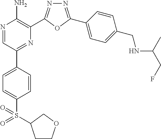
N1=C(C2=CC=C(CNC(CF)C)C=C2)OC(C2=C(N)N=CC(C3=CC=C(S(=O)(=O)C4CCOC4)C=C3)=N2)=N1
